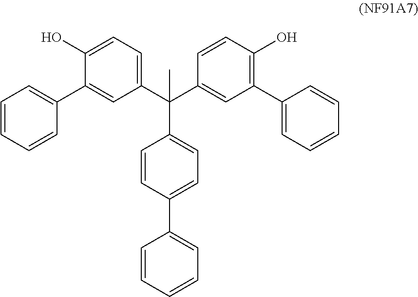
C1=CC(O)=C(C2=CC=CC=C2)C=C1C(C1=CC=C(O)C(C2=CC=CC=C2)=C1)(C1=CC=C(C2=CC=CC=C2)C=C1)C
